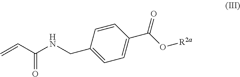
C=CC(NCC1=CC=C(C(O[R2a])=O)C=C1)=O
